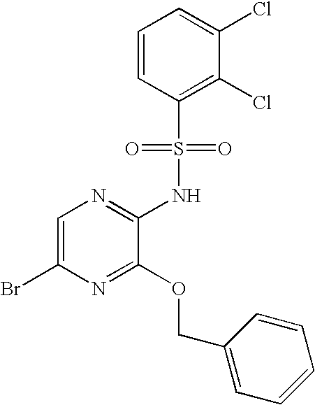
C1=C(Br)N=C(OCC2=CC=CC=C2)C(NS(C2=C(Cl)C(Cl)=CC=C2)(=O)=O)=N1
